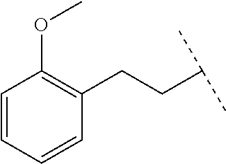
C1(OC)=C(CCC(C)C)C=CC=C1
